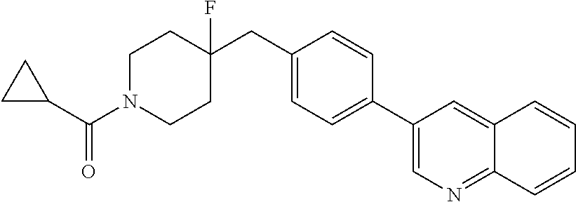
C1N(C(C2CC2)=O)CCC(CC2=CC=C(C3=CN=C4C(=C3)C=CC=C4)C=C2)(F)C1
